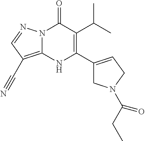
N12C(=C(C#N)C=N1)NC(C1=CCN(C(CC)=O)C1)=C(C(C)C)C2=O
